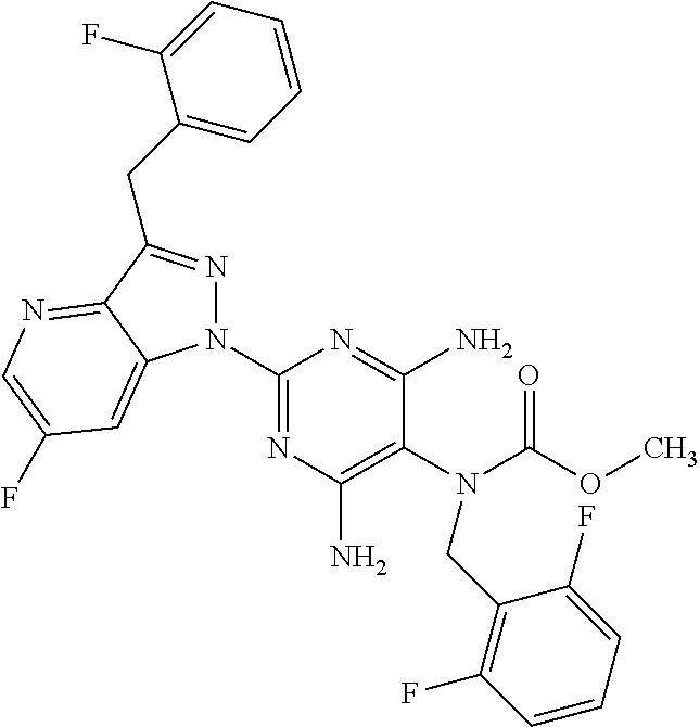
C1(N2N=C(CC3=CC=CC=C3F)C3=NC=C(F)C=C23)=NC(N)=C(N(C(OC)=O)CC2=C(F)C=CC=C2F)C(N)=N1
